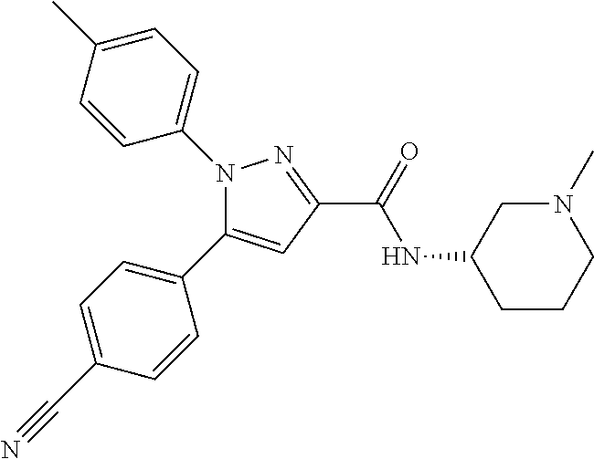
C1=C(C#N)C=CC(C2=CC(C(NC3CCCN(C)C3)=O)=NN2C2=CC=C(C)C=C2)=C1
